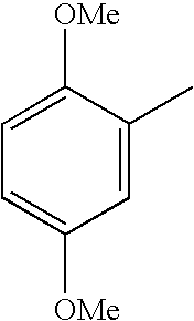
C1=C([OMe])C(C)=CC([OMe])=C1
